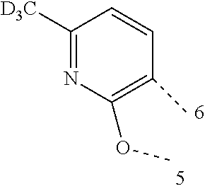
C1([D3C])=NC(OC)=C(C)C=C1
